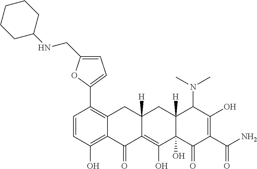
C1=CC(O)=C2C(=C1C1=CC=C(CNC3CCCCC3)O1)CC1([H])C(=C(O)C3(O)C([H])(C1)C(N(C)C)C(O)=C(C(N)=O)C3=O)C2=O
